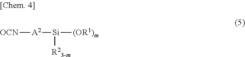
[OCN][A2][Si]([(OR1)m])[R23-m]
